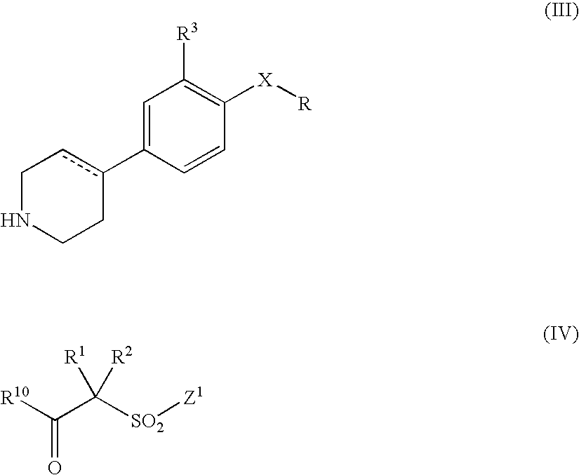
C1NCCc(C2=CC([R3])=C([X][R])C=C2)c1.[R10]C(C([R1])([R2])[SO2][Z1])=O
